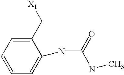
C1=CC=C(C[X1])C(NC(=O)NC)=C1
